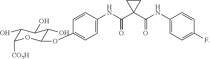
C1(OC2OC([CO2H])C(O)C(O)C2O)=CC=C(NC(C2(C(NC3=CC=C(F)C=C3)=O)CC2)=O)C=C1
